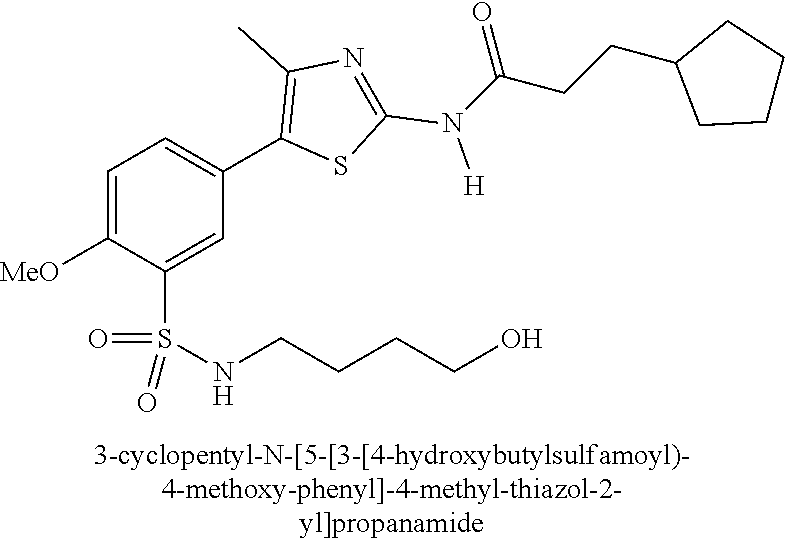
C1=C([MeO])C(S(NCCCCO)(=O)=O)=CC(C2=C(C)N=C(N([H])C(CCC3CCCC3)=O)S2)=C1
